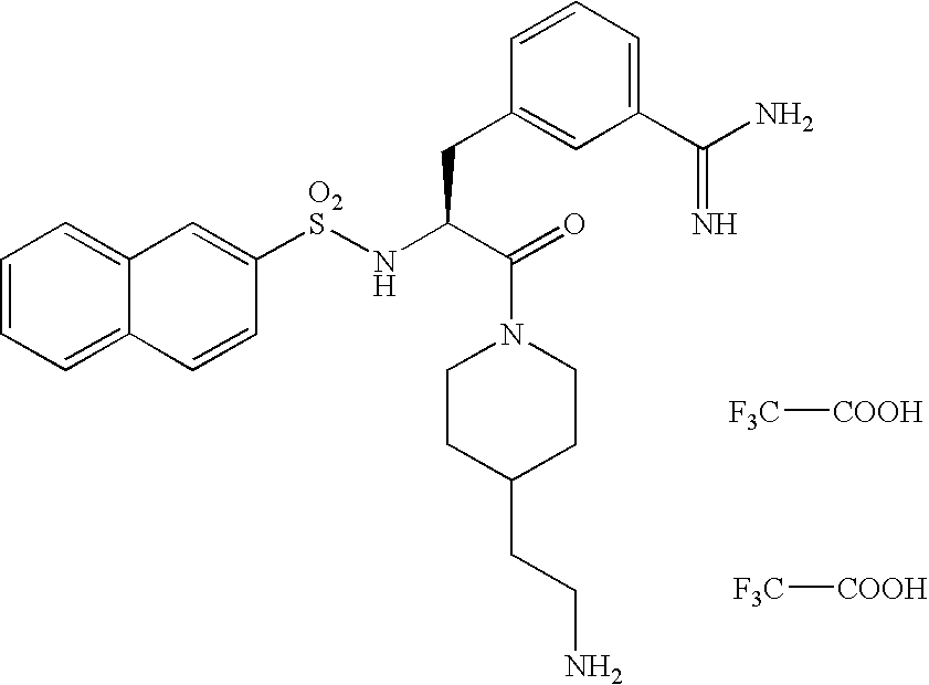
C1=CC=C2C(=C1)C=C([O2S]NC(C(=O)N1CCC(CCN)CC1)CC1=CC(C(N)=N)=CC=C1)C=C2.[F3C][COOH].[F3C][COOH]
